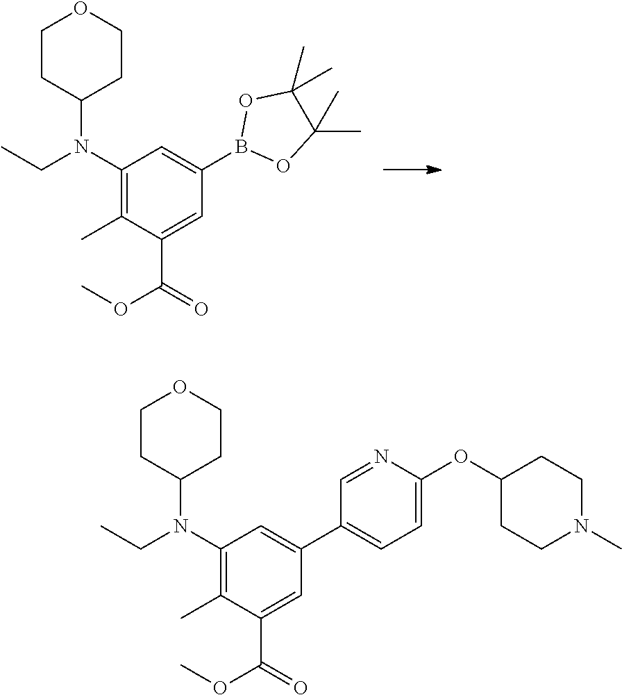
C1CC(N(CC)C2=C(C)C(C(=O)OC)=CC(B3OC(C)(C)C(C)(C)O3)=C2)CCO1.C1CC(N(CC)C2=C(C)C(C(=O)OC)=CC(C3=CC=C(OC4CCN(C)CC4)N=C3)=C2)CCO1
